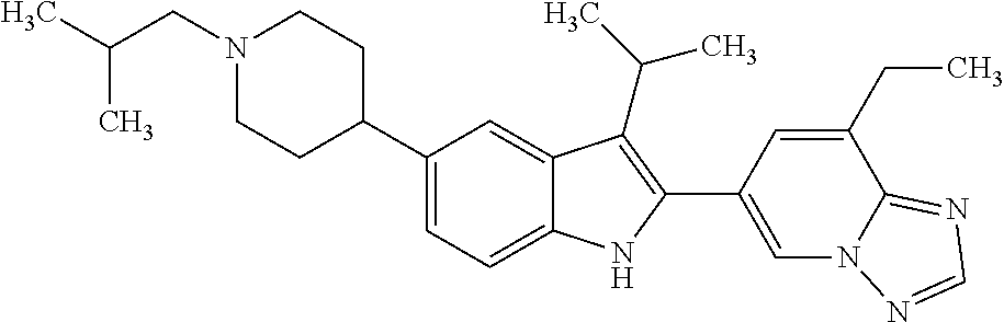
C(N1CCC(C2=CC=C3C(=C2)C(C(C)C)=C(C2=CN4C(=NC=N4)C(CC)=C2)N3)CC1)C(C)C
